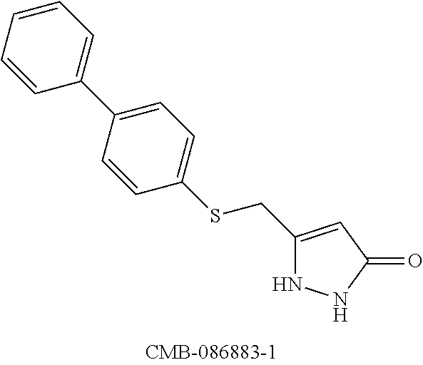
C1(CSC2=CC=C(C3=CC=CC=C3)C=C2)=CC(=O)NN1
